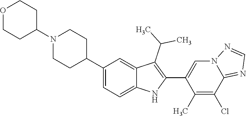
C1(C2CCN(C3CCOCC3)CC2)=CC=C2C(=C1)C(C(C)C)=C(C1=CN3C(=NC=N3)C(Cl)=C1C)N2
